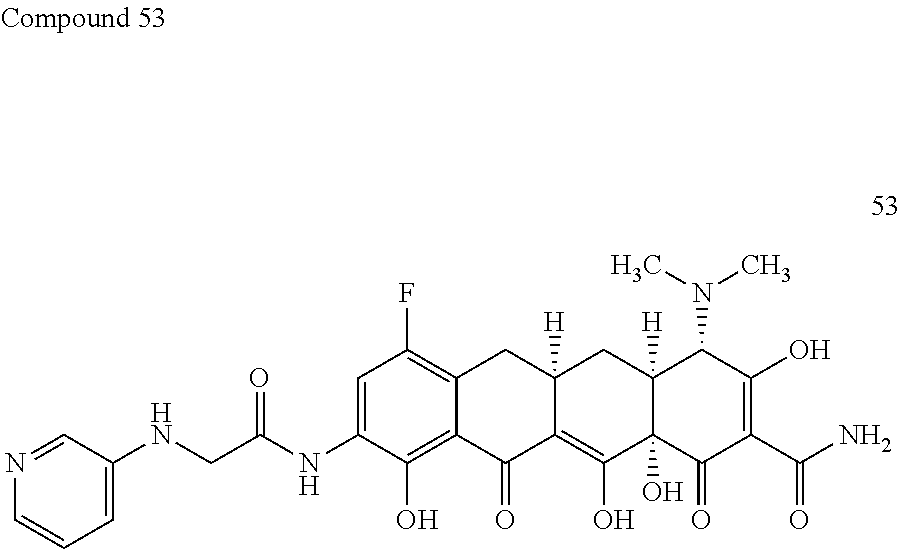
C1=C(NC(CNC2=CC=CN=C2)=O)C(O)=C2C(=C1F)CC1([H])C(=C(O)C3(O)C([H])(C1)C(N(C)C)C(O)=C(C(N)=O)C3=O)C2=O
